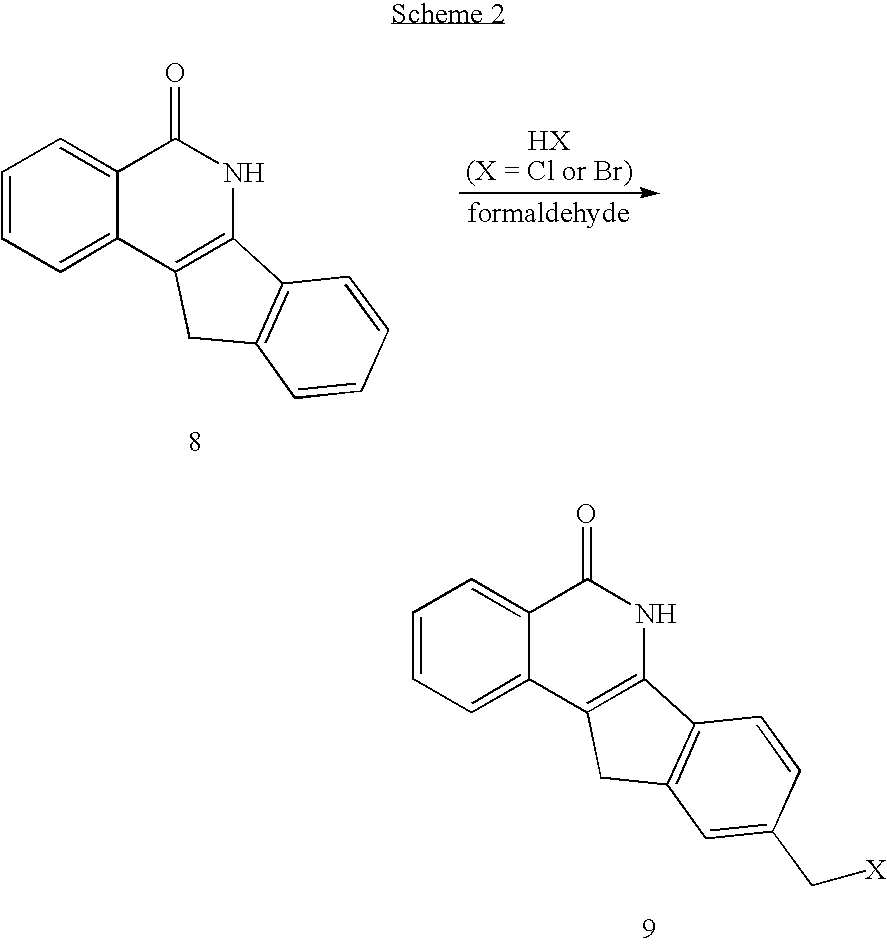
C1=CC=C2C(=C1)C(=O)NC1=C2CC2=C1C=CC=C2.C1=CC=C2C(=C1)C(=O)NC1=C2CC2=C1C=CC(C[X])=C2
